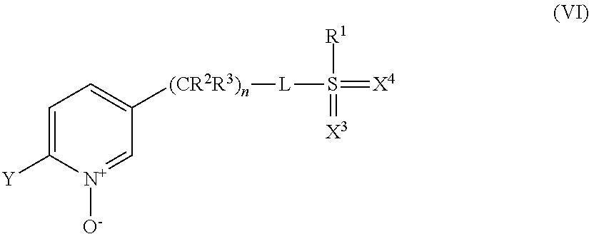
C1=C([Y])[N+]([O-])=CC([(CR2R3)n][L]S(=[X4])([R1])=[X3])=C1
